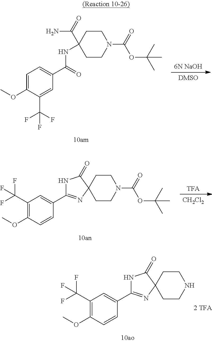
[DMSO].[6N NaOH].C1CN(C(=O)OC(C)(C)C)CCC1(NC(C1=CC=C(OC)C(C(F)(F)F)=C1)=O)C(=O)N.[CH2Cl2].[TFA].C1CN(C(=O)OC(C)(C)C)CCC12C(=O)NC(C1=CC(C(F)(F)F)=C(OC)C=C1)=N2.C1CNCCC12C(=O)NC(C1=CC(C(F)(F)F)=C(OC)C=C1)=N2
